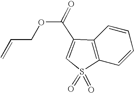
C12=C(C=CC=C1)S(=O)(=O)C=C2C(=O)OCC=C
